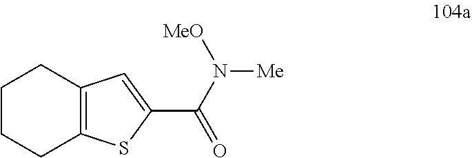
C1CCC2=C(C1)C=C(C(=O)N([Me])[MeO])S2
